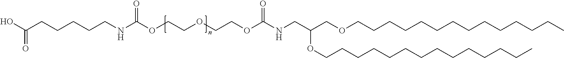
OC(CCCCCNC(OCCOCCOC(NCC(COCCCCCCCCCCCCCC)OCCCCCCCCCCCCCC)=O)=O)=O
